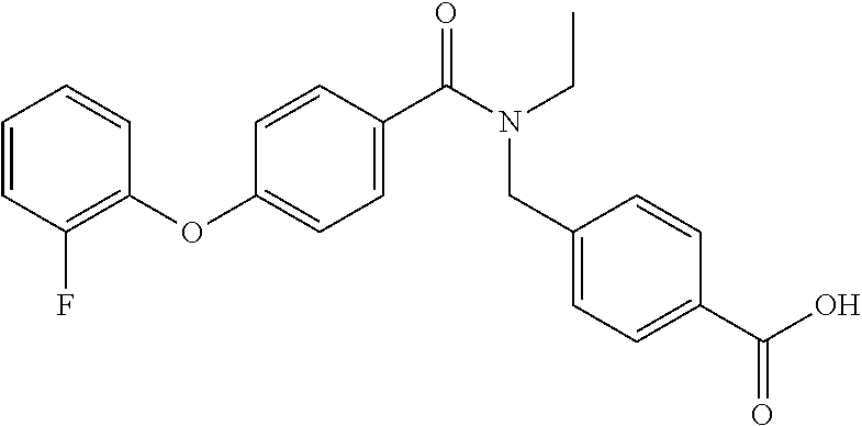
C1(OC2=CC=C(C(N(CC)CC3=CC=C(C(O)=O)C=C3)=O)C=C2)=C(F)C=CC=C1
